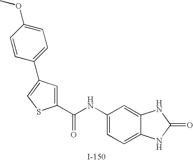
C1(C(NC2=CC=C3C(=C2)NC(=O)N3)=O)=CC(C2=CC=C(OC)C=C2)=CS1
